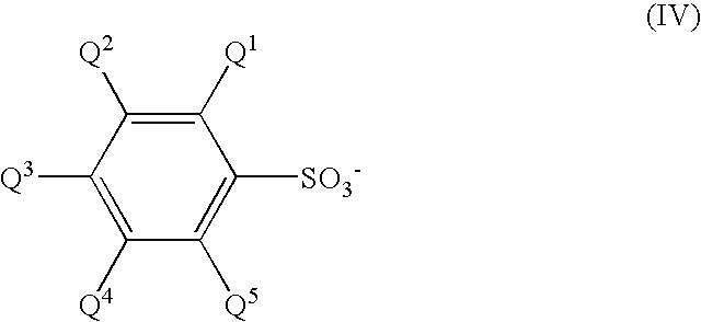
C1([Q1])=C([Q2])C([Q3])=C([Q4])C([Q5])=C1[SO3-]
